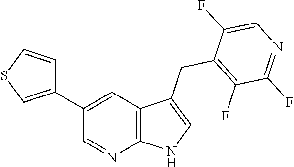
C1(C2=CSC=C2)=CC2=C(N=C1)NC=C2CC1=C(F)C(F)=NC=C1F
